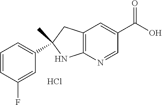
C1(C2=CC=CC(F)=C2)(C)NC2=C(C1)C=C(C(O)=O)C=N2.Cl
